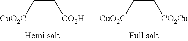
[CuO2C]CC[CO2H].[CuO2C]CC[CO2Cu]
